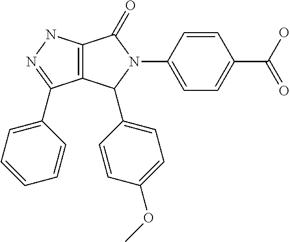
C12=C(NN=C1C1=CC=CC=C1)C(=O)N(C1=CC=C(C(O)=O)C=C1)C2C1=CC=C(OC)C=C1
